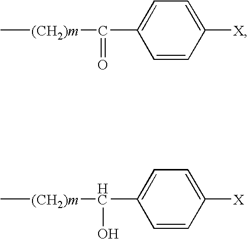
C[(CH2)m]C(C1=CC=C([X])C=C1)=O.C[(CH2)m]C(C1=CC=C([X])C=C1)O
